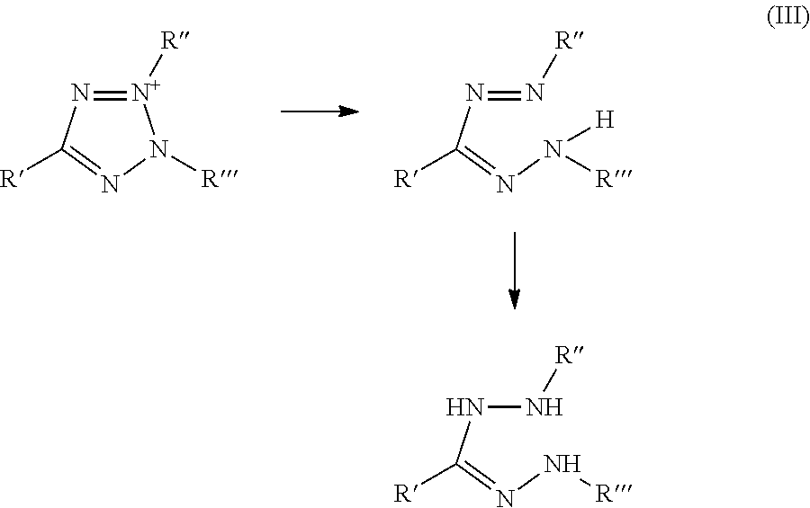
[N+]1([R])=NC([R])=NN1[R].N(=NC(=NN([R])[H])[R])[R].N(NC(=NN[R])[R])[R]
